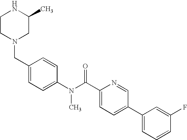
C1CN(CC2=CC=C(N(C(C3=CC=C(C4=CC=CC(F)=C4)C=N3)=O)C)C=C2)CC(C)N1
